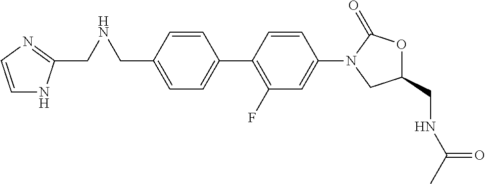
C1=C(CNCC2=NC=CN2)C=CC(C2=C(F)C=C(N3CC(CNC(C)=O)OC3=O)C=C2)=C1
